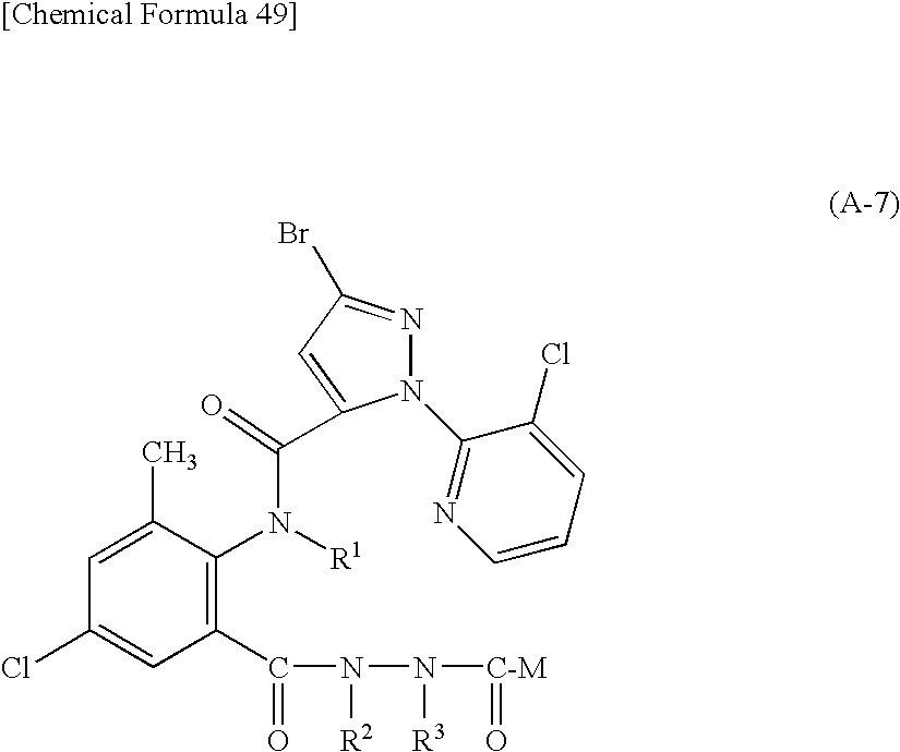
N1(C2=NC=CC=C2Cl)N=C(Br)C=C1C(=O)N([R1])C1=C(C(=O)N([R2])N([R3])[C-M]=O)C=C(Cl)C=C1C
